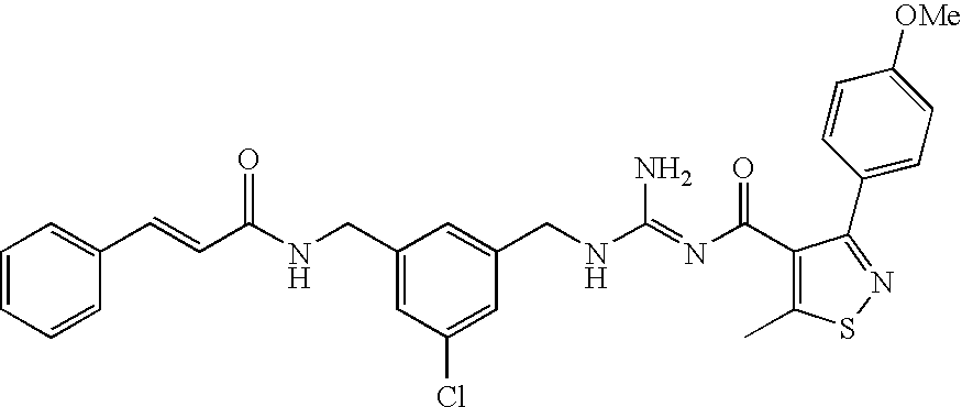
C(NCC1=CC(Cl)=CC(CNC(=NC(=O)C2=C(C)SN=C2C2=CC=C([OMe])C=C2)N)=C1)(C=CC1=CC=CC=C1)=O
